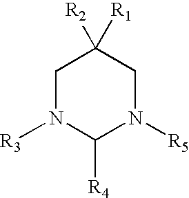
C1([R2])([R1])CN([R3])C([R4])N([R5])C1
